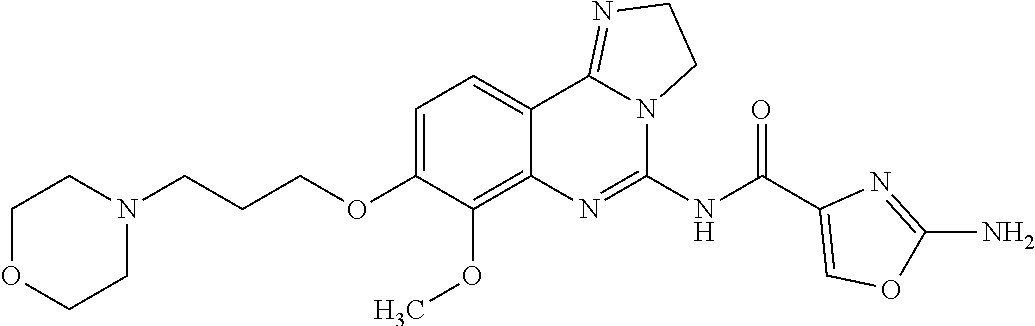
C(COC1=CC=C2C(=C1OC)N=C(NC(C1=COC(N)=N1)=O)N1C2=NCC1)CN1CCOCC1
